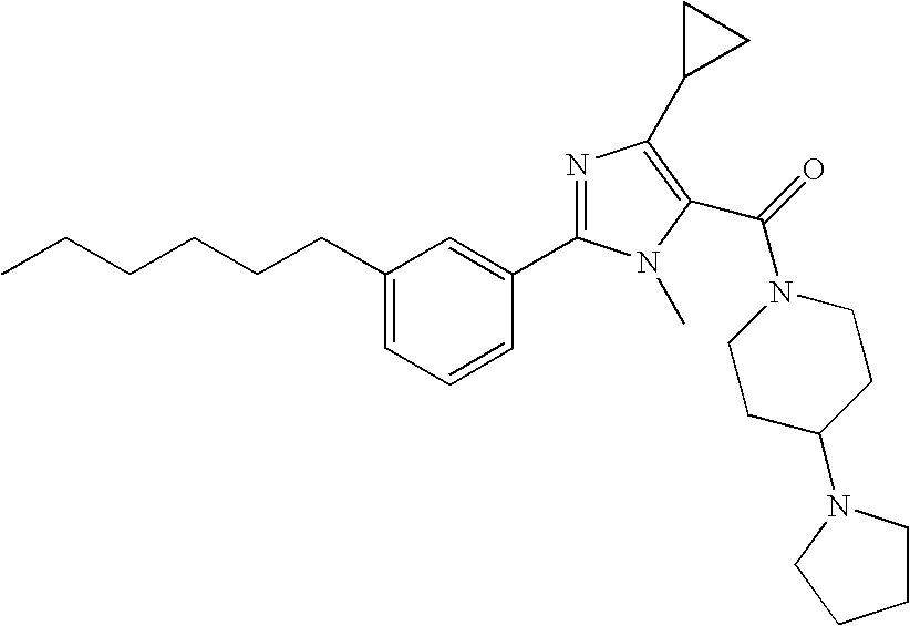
CCCCCCC1=CC=CC(C2=NC(C3CC3)=C(C(=O)N3CCC(N4CCCC4)CC3)N2C)=C1
